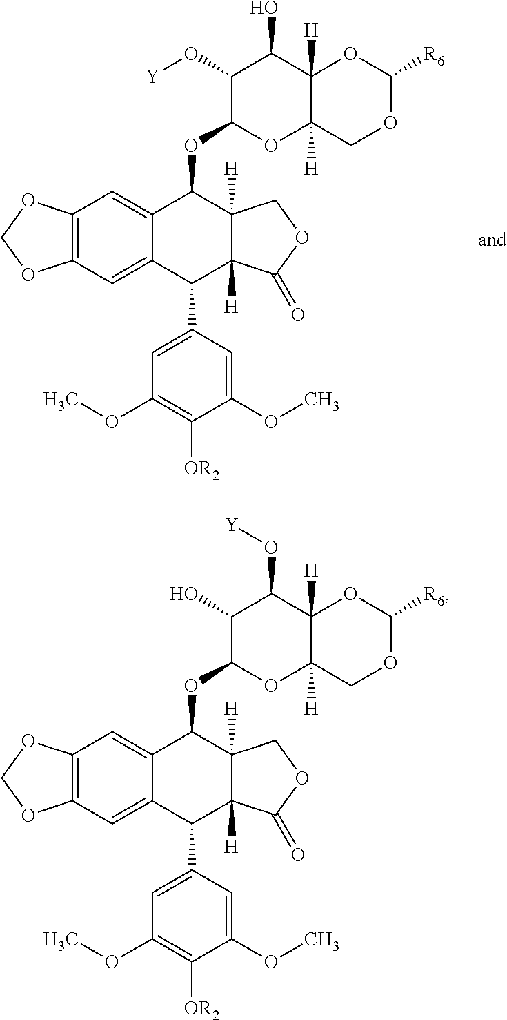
C12=C(C=C3C(=C1)C(OC1OC4([H])C([H])(C(O)C1O[Y])OC([R6])OC4)C1([H])C([H])(C3C3=CC(OC)=C([OR2])C(OC)=C3)C(=O)OC1)OCO2.C12=C(C=C3C(=C1)C(OC1OC4([H])C([H])(C(O[Y])C1O)OC([R6])OC4)C1([H])C([H])(C3C3=CC(OC)=C([OR2])C(OC)=C3)C(=O)OC1)OCO2
